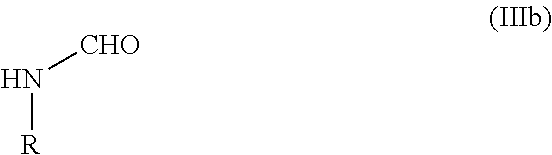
N([R])[CHO]
